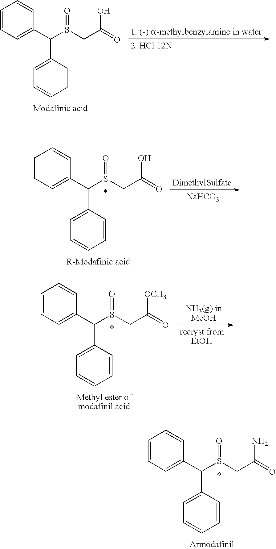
C1=CC=C(C(S(CC(=O)O)=O)C2=CC=CC=C2)C=C1.C1=CC=C(C(S(CC(=O)O)=O)C2=CC=CC=C2)C=C1.[NaHCO3].C1=CC=C(C(S(CC(=O)[OCH3])=O)C2=CC=CC=C2)C=C1.C1=CC=C(C(S(CC(=O)N)=O)C2=CC=CC=C2)C=C1
